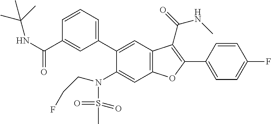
C1=CC=C(C2=CC3=C(C=C2N(S(C)(=O)=O)CCF)OC(C2=CC=C(F)C=C2)=C3C(NC)=O)C=C1C(NC(C)(C)C)=O
